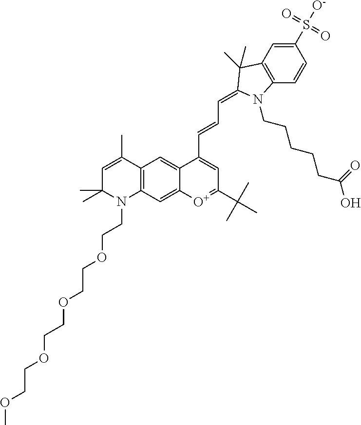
C12=C(C=C3C(=C1)[O+]=C(C(C)(C)C)C=C3C=CC=C1C(C)(C)C3=C(C=CC(S([O-])(=O)=O)=C3)N1CCCCCC(=O)O)C(C)=CC(C)(C)N2CCOCCOCCOCCOC
